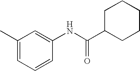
C1(C)=CC=CC(NC(C2CCCCC2)=O)=C1
